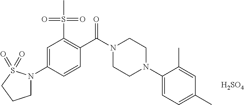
C1N(C2=CC(S(C)(=O)=O)=C(C(N3CCN(C4=CC=C(C)C=C4C)CC3)=O)C=C2)S(=O)(=O)CC1.[H2SO4]
